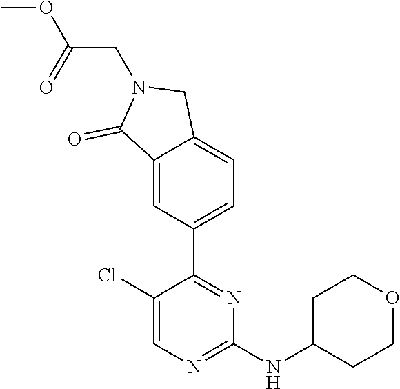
C1(NC2CCOCC2)=NC=C(Cl)C(C2=CC=C3C(=C2)C(=O)N(CC(OC)=O)C3)=N1
